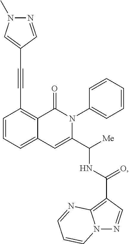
C1=CC=C2C(=C1C#CC1=CN(C)N=C1)C(=O)N(C1=CC=CC=C1)C(C([Me])NC(C1=C3N(N=C1)C=CC=N3)=O)=C2
